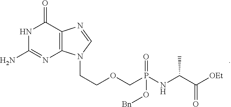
N1C(N)=NC2=C(C1=O)N=CN2CCOCP(NC(C([OEt])=O)C)(=O)O[Bn]
